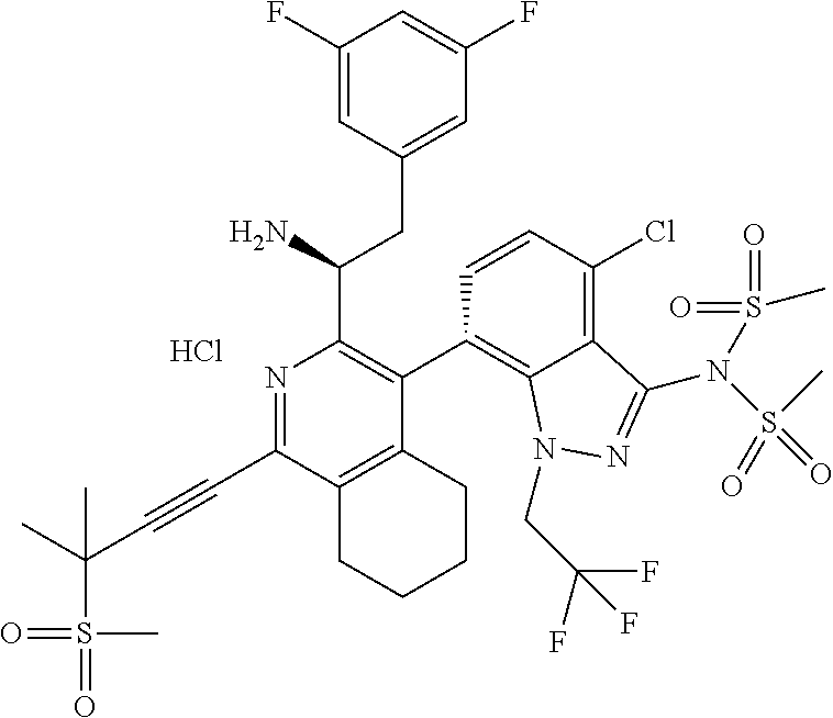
C1(F)=CC(CC(N)C2=C(C3=C4C(=C(Cl)C=C3)C(N(S(C)(=O)=O)S(=O)(=O)C)=NN4CC(F)(F)F)C3=C(C(C#CC(S(=O)(=O)C)(C)C)=N2)CCCC3)=CC(F)=C1.Cl
